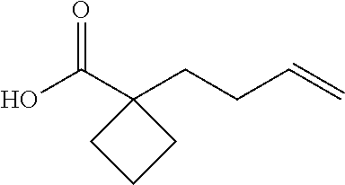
C1CCC1(C(O)=O)CCC=C
